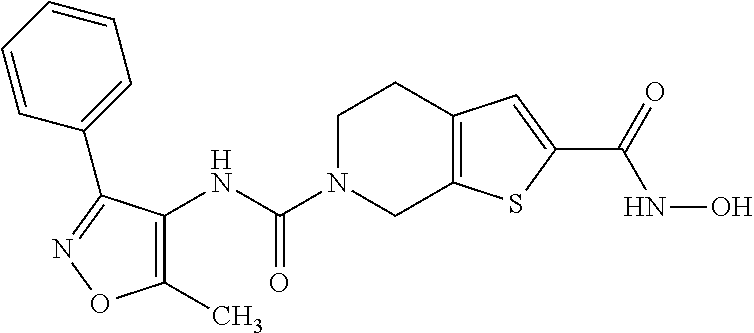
C1=CC=CC(C2=NOC(C)=C2NC(N2CC3=C(CC2)C=C(C(=O)NO)S3)=O)=C1
